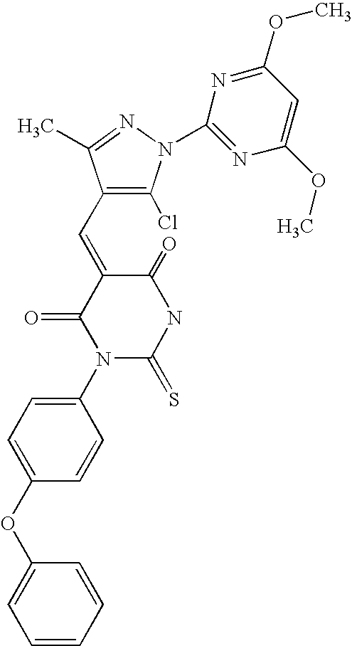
C1(C=C2C(=O)N(C3=CC=C(OC4=CC=CC=C4)C=C3)C(=S)NC2=O)=C(Cl)N(C2=NC(OC)=CC(OC)=N2)N=C1C
